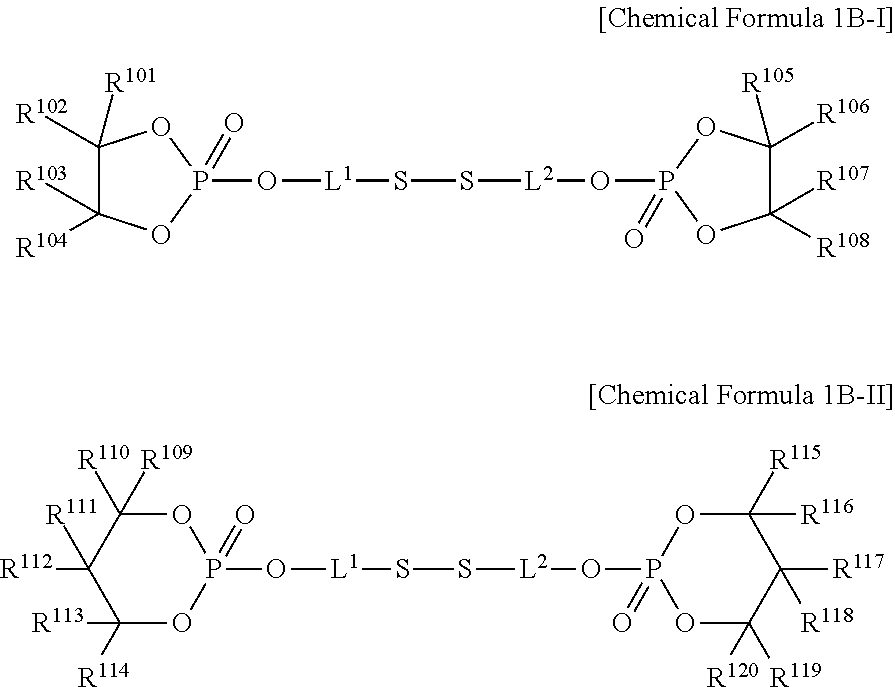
C1([R102])([R101])C([R103])([R104])OP(O[L1]SS[L2]OP2(=O)OC([R106])([R105])C([R107])([R108])O2)(=O)O1.P1(O[L1]SS[L2]OP2(=O)OC([R119])([R120])C([R117])([R118])C([R115])([R116])O2)(=O)OC([R110])([R109])C([R112])([R111])C([R114])([R113])O1
